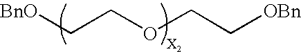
C(COCC[OBn])[BnO]
